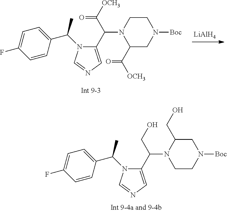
[LiAlH4].N1(C(C)C2=CC=C(F)C=C2)C(C(N2CCN([Boc])CC2C([OCH3])=O)C([OCH3])=O)=CN=C1.N1(C(C)C2=CC=C(F)C=C2)C(C(N2C(CO)CN([Boc])CC2)CO)=CN=C1
